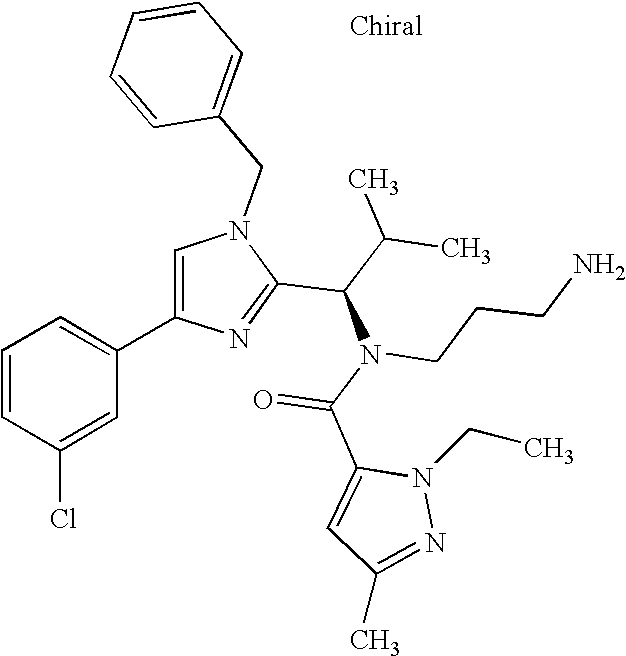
C1=CC(Cl)=CC(C2=CN(CC3=CC=CC=C3)C(C(C(C)C)N(CCCN)C(C3=CC(C)=NN3CC)=O)=N2)=C1
